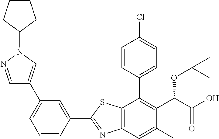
C1(C2=NC3=C(S2)C(C2=CC=C(Cl)C=C2)=C(C(C(O)=O)OC(C)(C)C)C(C)=C3)=CC(C2=CN(C3CCCC3)N=C2)=CC=C1
